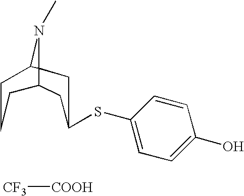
C1=C(SC2CC34C(C2)CCCC3N4C)C=CC(O)=C1.[CF3][COOH]
